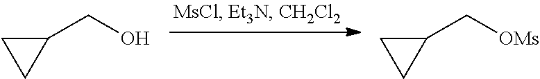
C1(CO)CC1.C1(C[OMs])CC1
